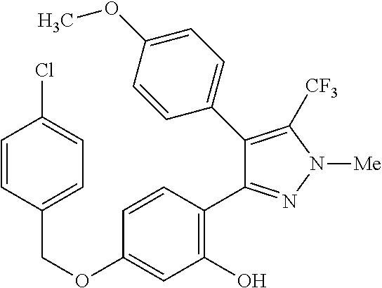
C(OC1=CC(O)=C(C2=NN([Me])C([CF3])=C2C2=CC=C(OC)C=C2)C=C1)C1=CC=C(Cl)C=C1
